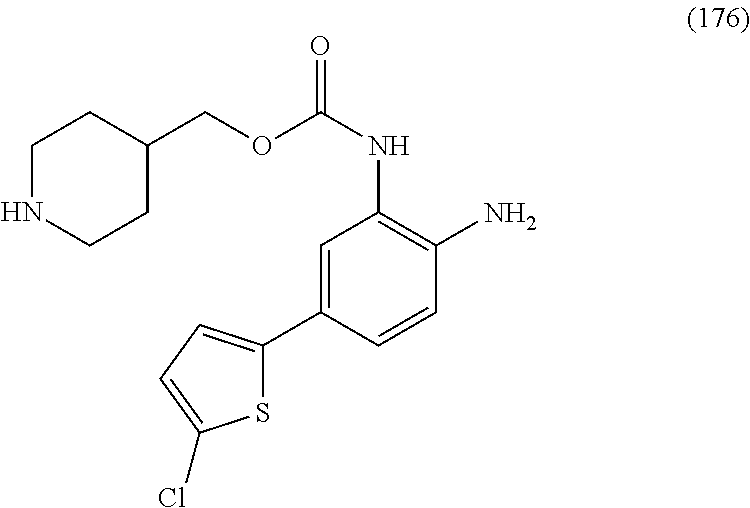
C1=C(C2=CC=C(Cl)S2)C=CC(N)=C1NC(=O)OCC1CCNCC1
